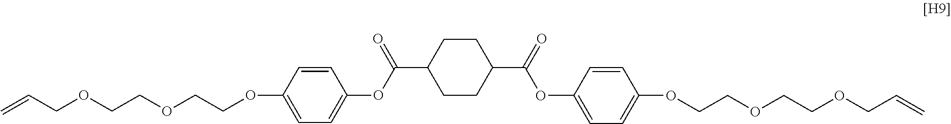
C=CCOCCOCCOC1=CC=C(OC(C2CCC(C(OC3=CC=C(OCCOCCOCC=C)C=C3)=O)CC2)=O)C=C1
